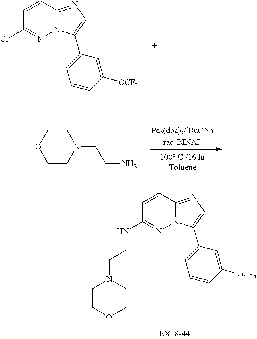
C12=NC=C(C3=CC=CC([OCF3])=C3)N1N=C(Cl)C=C2.C1COCCN1CCN.C12=NC=C(C3=CC=CC([OCF3])=C3)N1N=C(NCCN1CCOCC1)C=C2
